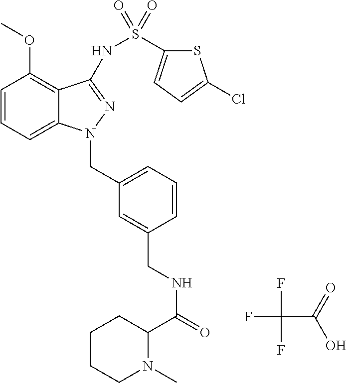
C1=CC=C2C(=C1OC)C(NS(C1=CC=C(Cl)S1)(=O)=O)=NN2CC1=CC=CC(CNC(C2CCCCN2C)=O)=C1.FC(C(O)=O)(F)F
